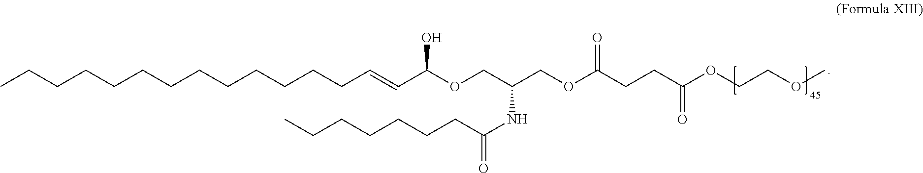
CCCCCCCCCCCCCC=CC(OCC(COC(CCC(OCCOC)=O)=O)NC(CCCCCCC)=O)O
